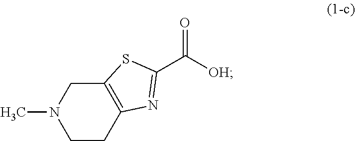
C1CC2=C(CN1C)SC(C([OH])=O)=N2
